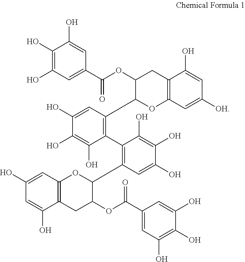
C1(O)=C(O)C(C2=C(C3OC4=C(CC3OC(C3=CC(O)=C(O)C(O)=C3)=O)C(O)=CC(O)=C4)C=C(O)C(O)=C2O)=C(C2OC3=C(CC2OC(C2=CC(O)=C(O)C(O)=C2)=O)C(O)=CC([OH])=C3)C=C1O
